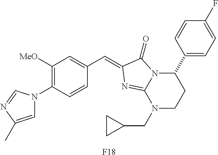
C1=C(C)N=CN1C1=C([MeO])C=C(C=C2C(=O)N3C(C4=CC=C(F)C=C4)CCN(CC4CC4)C3=N2)C=C1.[F18]
